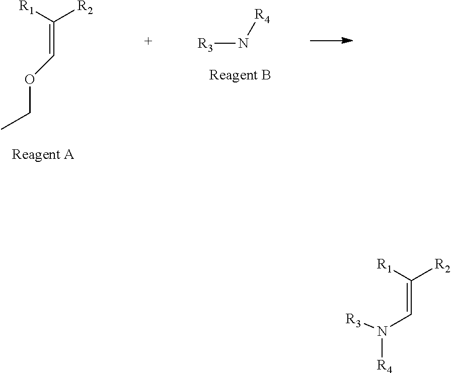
[R3]N[R4].[R1]C([R2])=COCC.[R1]C([R2])=CN([R4])[R3]
